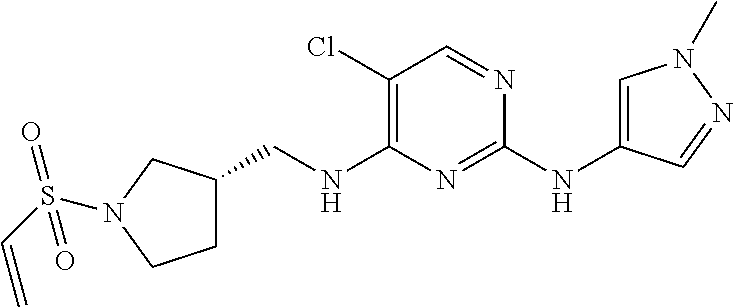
C1(Cl)=C(NCC2CCN(S(C=C)(=O)=O)C2)N=C(NC2=CN(C)N=C2)N=C1
